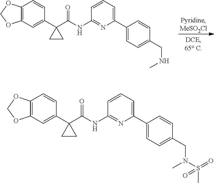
C12=C(C=C(C3(C(NC4=NC(C5=CC=C(CNC)C=C5)=CC=C4)=O)CC3)C=C1)OCO2.C12=C(C=C(C3(C(NC4=NC(C5=CC=C(CN(C)S(C)(=O)=O)C=C5)=CC=C4)=O)CC3)C=C1)OCO2
